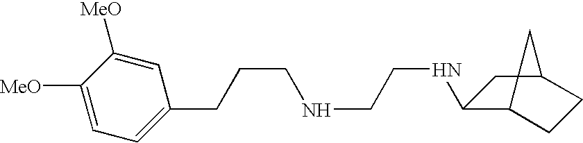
C1=C([MeO])C([MeO])=CC=C1CCCNCCNC1C2CCC(C1)C2
